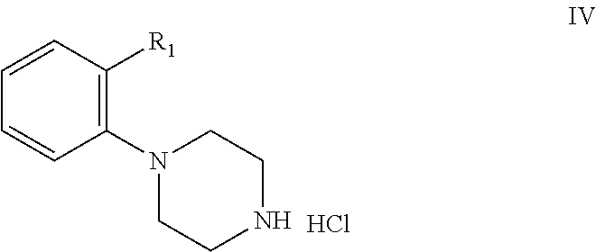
C1=CC(N2CCNCC2)=C([R1])C=C1.Cl
